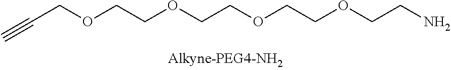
C#CCOCCOCCOCCOCCN
